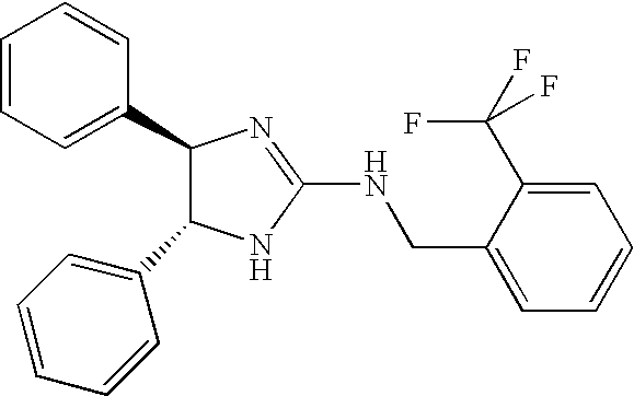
C1(C2=CC=CC=C2)C(C2=CC=CC=C2)NC(NCC2=CC=CC=C2C(F)(F)F)=N1
